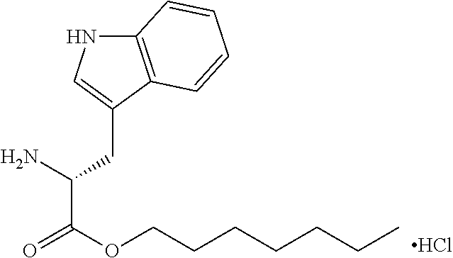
Cl.NC(CC1=CNC2=C1C=CC=C2)C(OCCCCCCC)=O
